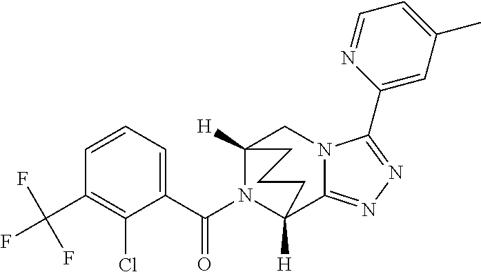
C1=CC=C(C(N2C3([H])C4=NN=C(C5=CC(C)=CC=N5)N4CC2([H])CCC3)=O)C(Cl)=C1C(F)(F)F
